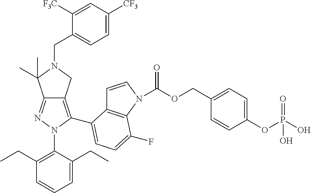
N1=C2C(=C(C3=CC=C(F)C4=C3C=CN4C(OCC3=CC=C(OP(O)(=O)O)C=C3)=O)N1C1=C(CC)C=CC=C1CC)CN(CC1=CC=C([CF3])C=C1[F3C])C2(C)C
